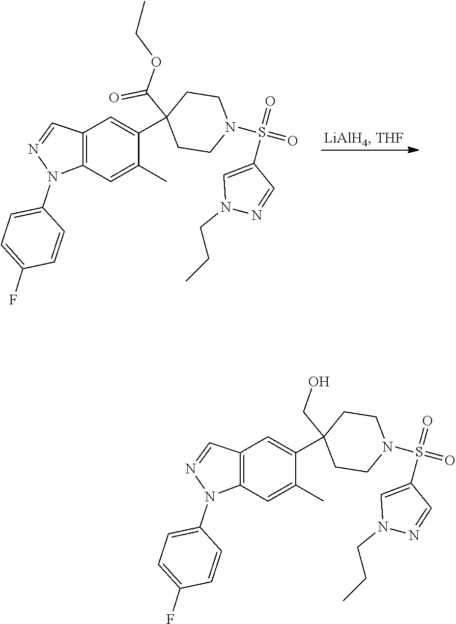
C1=C(F)C=CC(N2C3=C(C=N2)C=C(C2(C(OCC)=O)CCN(S(=O)(C4=CN(CCC)N=C4)=O)CC2)C(C)=C3)=C1.C1=C(F)C=CC(N2C3=C(C=N2)C=C(C2(CO)CCN(S(=O)(C4=CN(CCC)N=C4)=O)CC2)C(C)=C3)=C1
